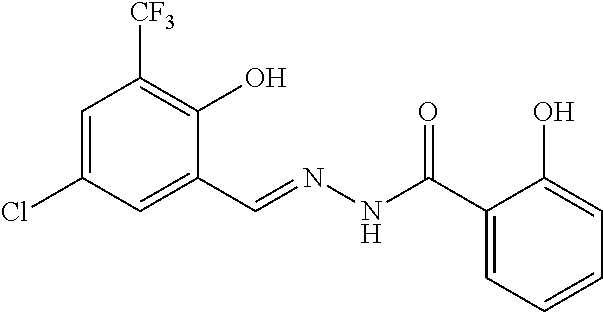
C1=C(Cl)C=C(C=NNC(C2=CC=CC=C2O)=O)C(O)=C1[CF3]
